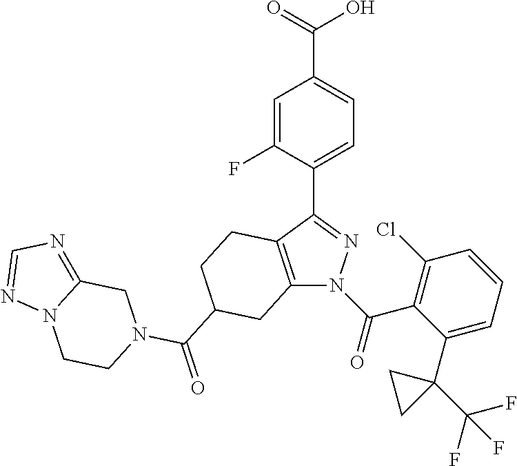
C(C1=CC=C(C2=NN(C(=O)C3=C(Cl)C=CC=C3C3(C(F)(F)F)CC3)C3=C2CCC(C(=O)N2CCN4C(=NC=N4)C2)C3)C(F)=C1)(=O)O
